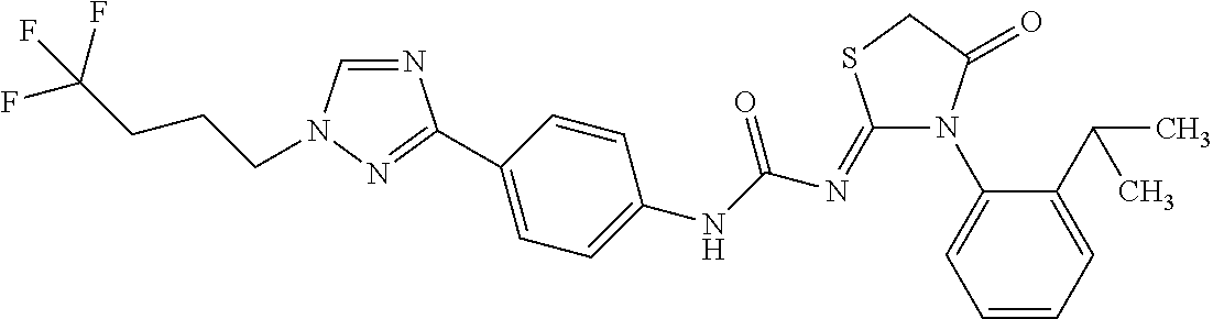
N1=CN(CCCC(F)(F)F)N=C1C1=CC=C(NC(N=C2N(C3=CC=CC=C3C(C)C)C(=O)CS2)=O)C=C1
